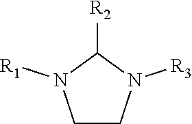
C1CN([R3])C([R2])N1[R1]
